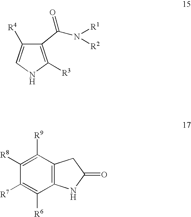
C1([R4])=CNC([R3])=C1C(N([R1])[R2])=O.C1([R7])=C([R6])C2=C(C([R9])=C1[R8])CC(=O)N2
